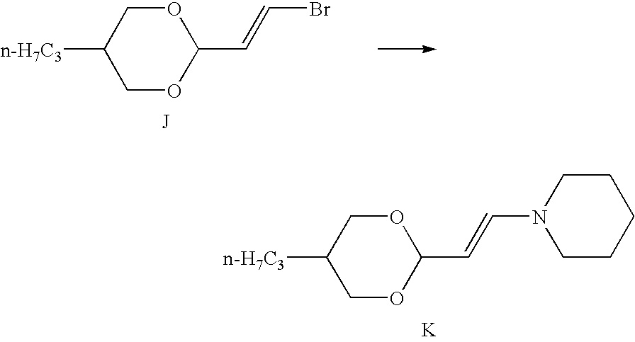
[n-H7C3]C1COC(C=CN2CCCCC2)OC1.[K].[n-H7C3]C1COC(C=CBr)OC1
